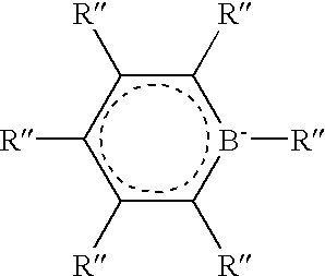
c1([R])c([R])c([R])[b-]([R])c([R])c1[R]
